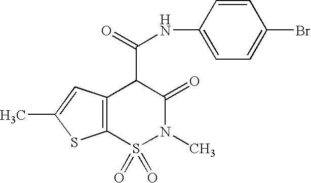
N(C(C1C(=O)N(C)S(=O)(=O)C2=C1C=C(C)S2)=O)C1=CC=C(Br)C=C1
